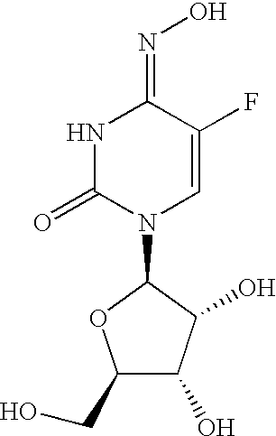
N1C(=O)N(C2C(O)C(O)C(CO)O2)C=C(F)C1=NO
